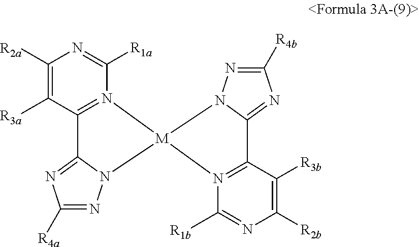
C1([R2a])=C([R3a])C2=N(C([R1a])=N1)[M]1(N3C2=NC([R4a])=N3)N2=C(C([R3b])=C([R2b])N=C2[R1b])C2=NC([R4b])=NN21
